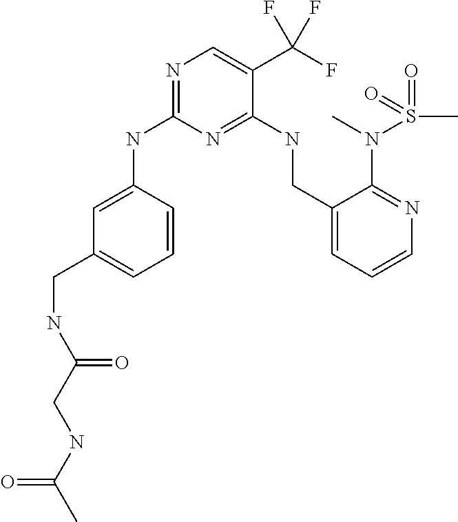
N1=C(NC2=CC(CNC(CNC(C)=O)=O)=CC=C2)N=C(NCC2=CC=CN=C2N(C)S(=O)(C)=O)C(C(F)(F)F)=C1
